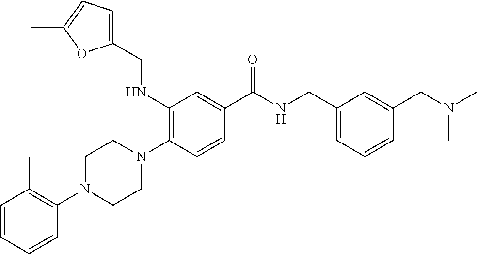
C1(NCC2=CC=C(C)O2)=C(N2CCN(C3=C(C)C=CC=C3)CC2)C=CC(C(NCC2=CC=CC(CN(C)C)=C2)=O)=C1
